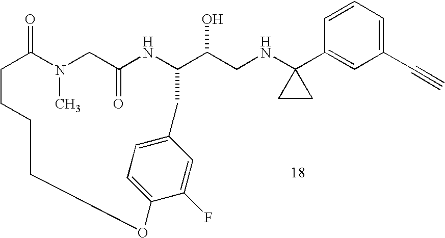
C1=CC=C(C#C)C=C1C1(NCC(O)C2NC(=O)CN(C)C(=O)CCCCOC3=CC=C(C=C3F)C2)CC1
